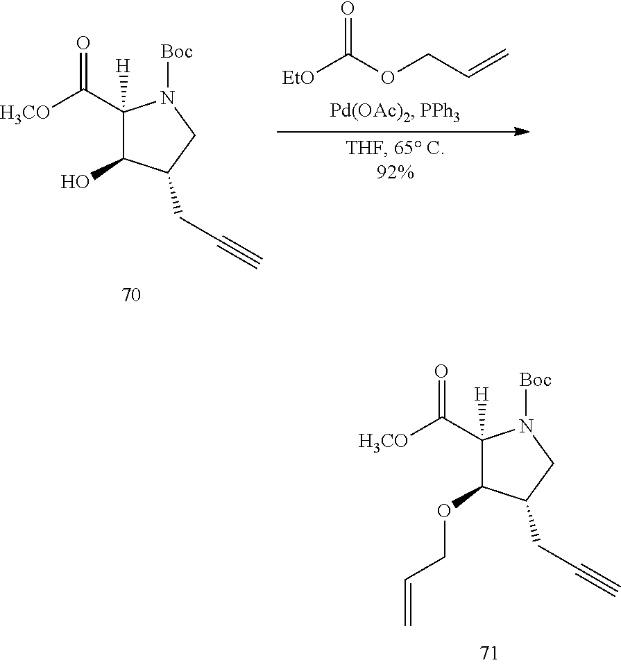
C1(C([H3CO])=O)([H])C(OCC=C)C(CC#C)CN1[Boc].C1(C([H3CO])=O)([H])C(O)C(CC#C)CN1[Boc].O=C(OCC=C)[EtO]
